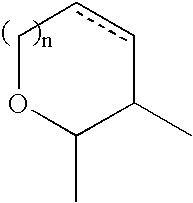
C1OC(C)C(C)cc1
